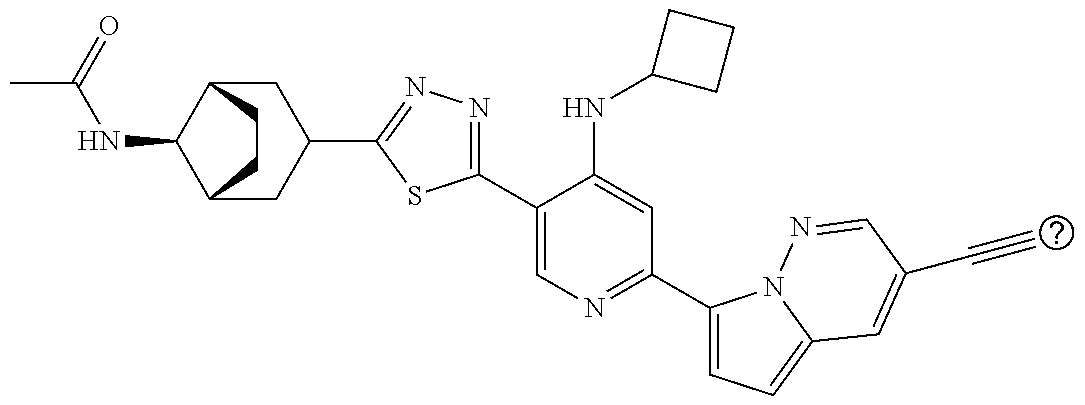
C12CC(C3=NN=C(C4=CN=C(C5=CC=C6N5N=CC(C#C)=C6)C=C4NC4CCC4)S3)CC(C1NC(C)=O)CC2
